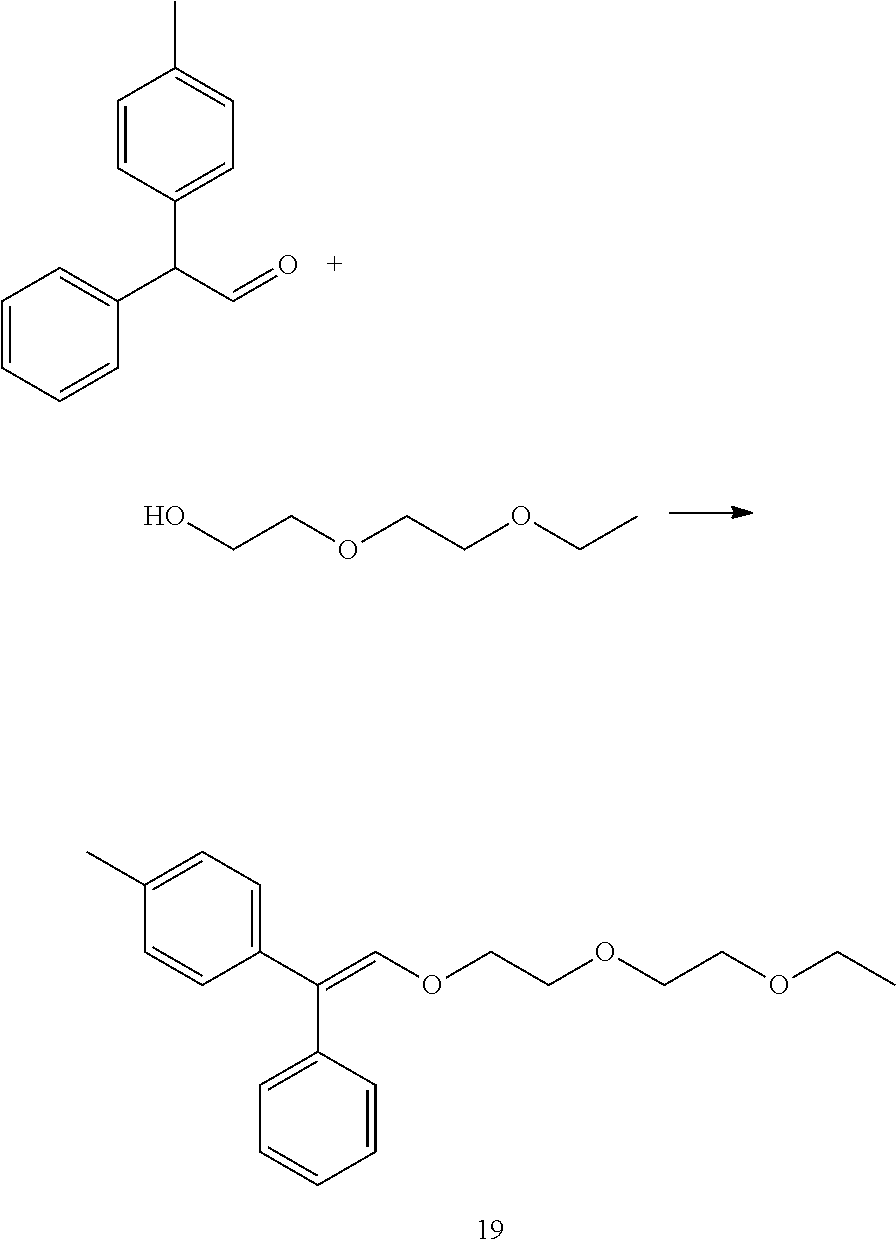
C1=CC=CC(C(C=O)C2=CC=C(C)C=C2)=C1.OCCOCCOCC.C1(C)=CC=C(C(C2=CC=CC=C2)=COCCOCCOCC)C=C1
